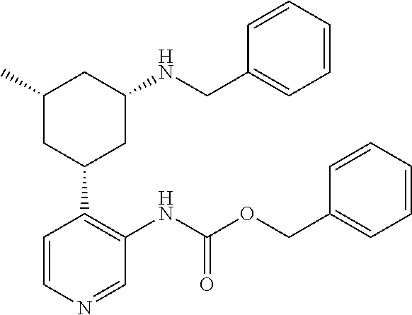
C1(C)CC(C2=C(NC(OCC3=CC=CC=C3)=O)C=NC=C2)CC(NCC2=CC=CC=C2)C1
